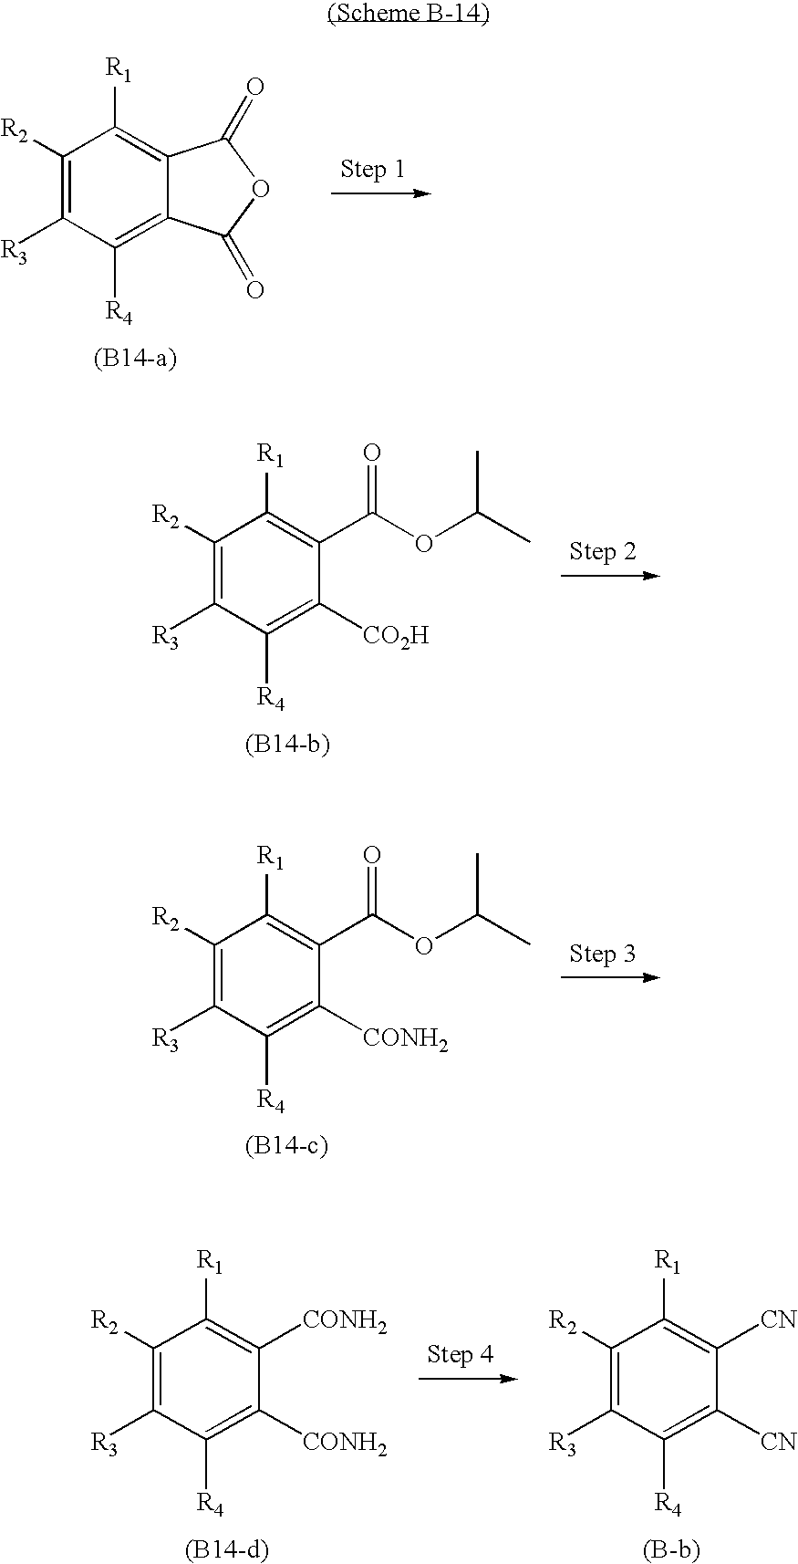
C1([R2])=C([R3])C([R4])=C2C(=C1[R1])C(=O)OC2=O.C1([R2])=C([R3])C([R4])=C([CO2H])C(C(OC(C)C)=O)=C1[R1].C1([R2])=C([R3])C([R4])=C([CONH2])C(C(OC(C)C)=O)=C1[R1].C1([R2])=C([R3])C([R4])=C([CONH2])C([CONH2])=C1[R1].C1([R2])=C([R3])C([R4])=C([CN])C([CN])=C1[R1]
